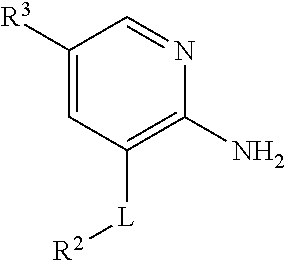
C1([R3])=CC([L][R2])=C(N)N=C1
